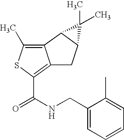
C12=C(C)SC(C(NCC3=CC=CC=C3C)=O)=C1CC1C2C1(C)C
